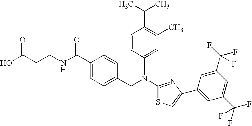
N(C1=NC(C2=CC(C(F)(F)F)=CC(C(F)(F)F)=C2)=CS1)(CC1=CC=C(C(NCCC(O)=O)=O)C=C1)C1=CC(C)=C(C(C)C)C=C1
